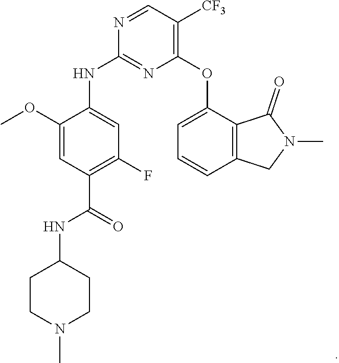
N1=CC([CF3])=C(OC2=CC=CC3=C2C(=O)N(C)C3)N=C1NC1=CC(F)=C(C(=O)NC2CCN(C)CC2)C=C1OC
